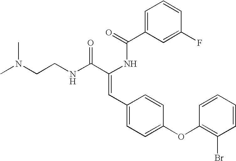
C1=C(C(=O)NC(C(NCCN(C)C)=O)=CC2=CC=C(OC3=C(Br)C=CC=C3)C=C2)C=C(F)C=C1
